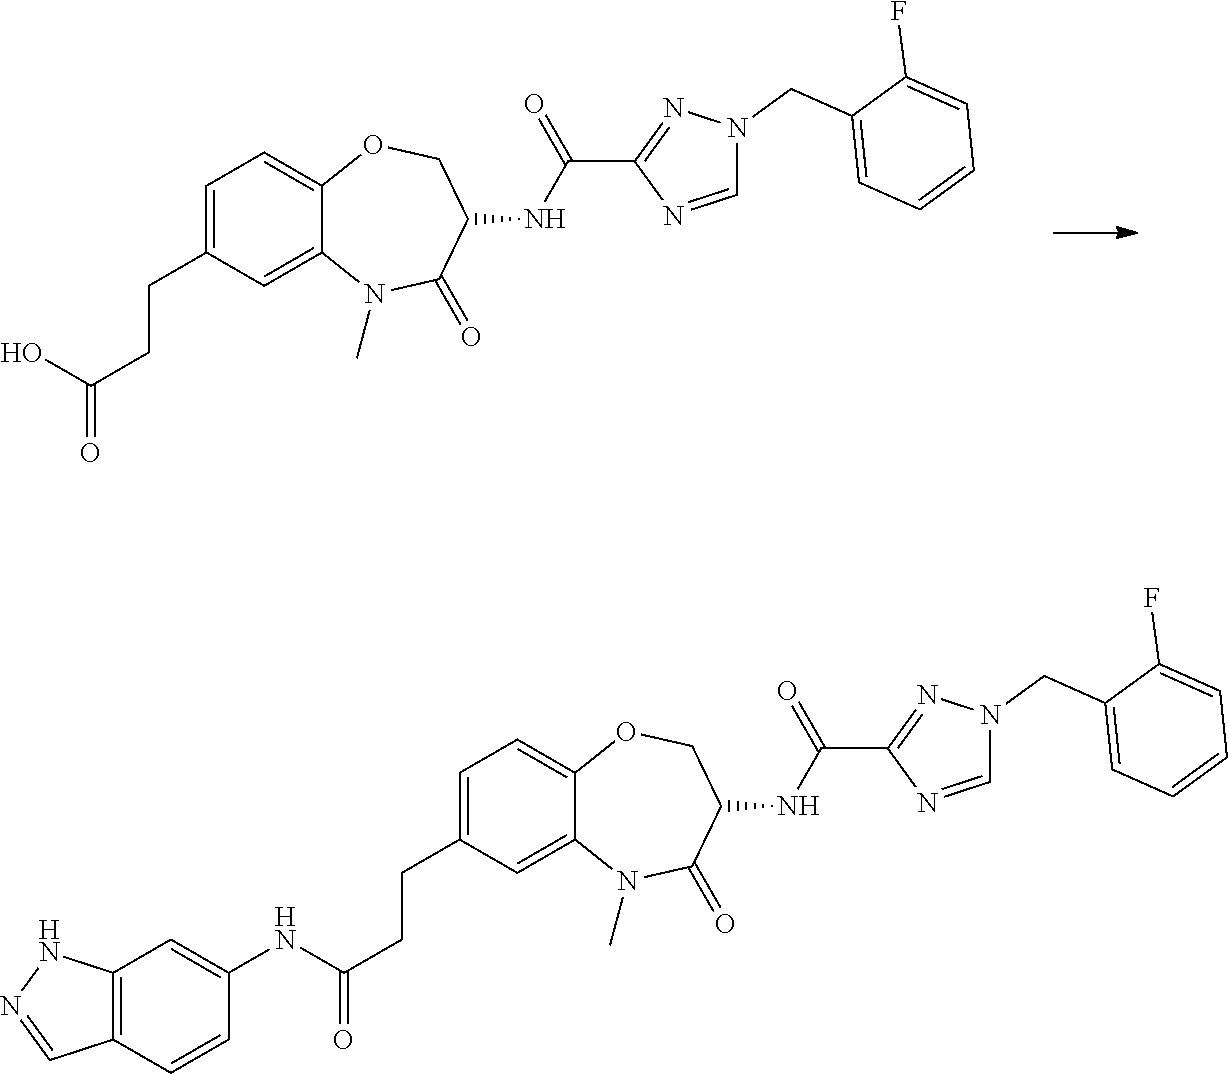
C1=C(CCC(=O)O)C=C2C(=C1)OCC(NC(C1=NN(CC3=CC=CC=C3F)C=N1)=O)C(=O)N2C.C1=C(CCC(NC2=CC3=C(C=C2)C=NN3)=O)C=C2C(=C1)OCC(NC(C1=NN(CC3=CC=CC=C3F)C=N1)=O)C(=O)N2C
